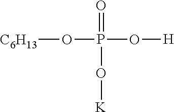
[C6H13]OP(=O)(O[K])O[H]
